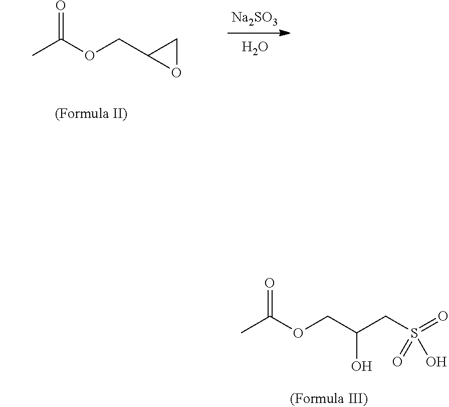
CC(OCC(O)CS(O)(=O)=O)=O.CC(OCC1CO1)=O.[Na2SO3].O
